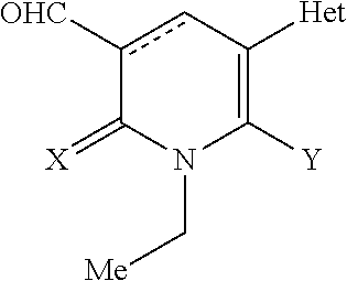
c1([CHO])cC([Het])=C([Y])N(C[Me])C1=[X]
